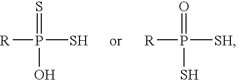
[R]P(=S)(O)S.[R]P(=O)(S)[SH]
